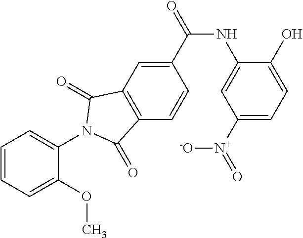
C1=CC=C(OC)C(N2C(=O)C3=C(C=CC(C(NC4=CC([N+]([-O])=O)=CC=C4O)=O)=C3)C2=O)=C1
